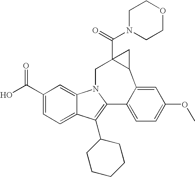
C1N(C(=O)C23C(C4=CC(OC)=CC=C4C4=C(C5CCCCC5)C5=CC=C(C(=O)O)C=C5N4C2)C3)CCOC1
